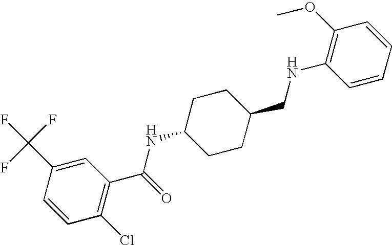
C1(C(F)(F)F)=CC(C(=O)NC2CCC(CNC3=C(OC)C=CC=C3)CC2)=C(Cl)C=C1
